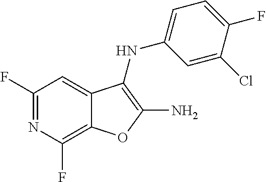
C12=C(F)N=C(F)C=C1C(NC1=CC=C(F)C(Cl)=C1)=C(N)O2
